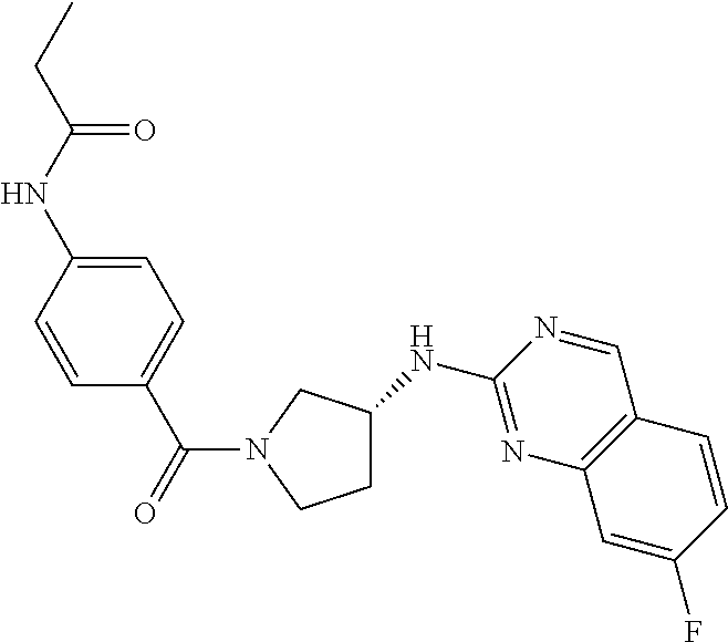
O=C(N1CCC(NC2=NC3=C(C=N2)C=CC(F)=C3)C1)C1=CC=C(NC(CC)=O)C=C1
